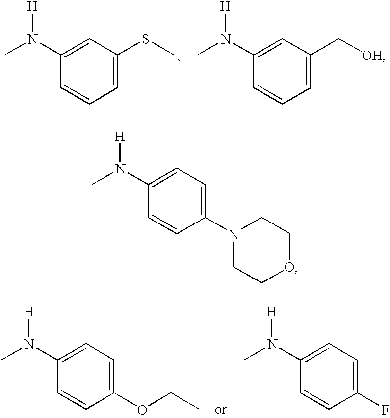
C1=C(SC)C=C(N(C)[H])C=C1.C1=C(C[OH])C=C(N(C)[H])C=C1.C1(OCC)=CC=C(N(C)[H])C=C1.C1(F)=CC=C(N(C)[H])C=C1.C1(N2CCOCC2)=CC=C(N(C)[H])C=C1
